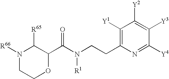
N1([R66])CCOC(C(N(CCC2=C([Y1])C([Y2])=C([Y3])C([Y4])=N2)[R1])=O)C1[R65]
